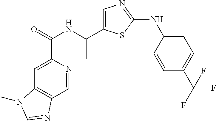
C1=NC(C(=O)NC(C)C2=CN=C(NC3=CC=C(C(F)(F)F)C=C3)S2)=CC2=C1N=CN2C
